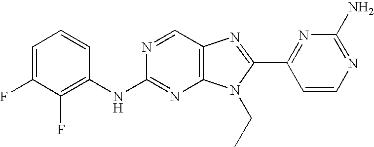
C1=C(F)C(F)=C(NC2=NC3=C(C=N2)N=C(C2=NC(N)=NC=C2)N3CC)C=C1
